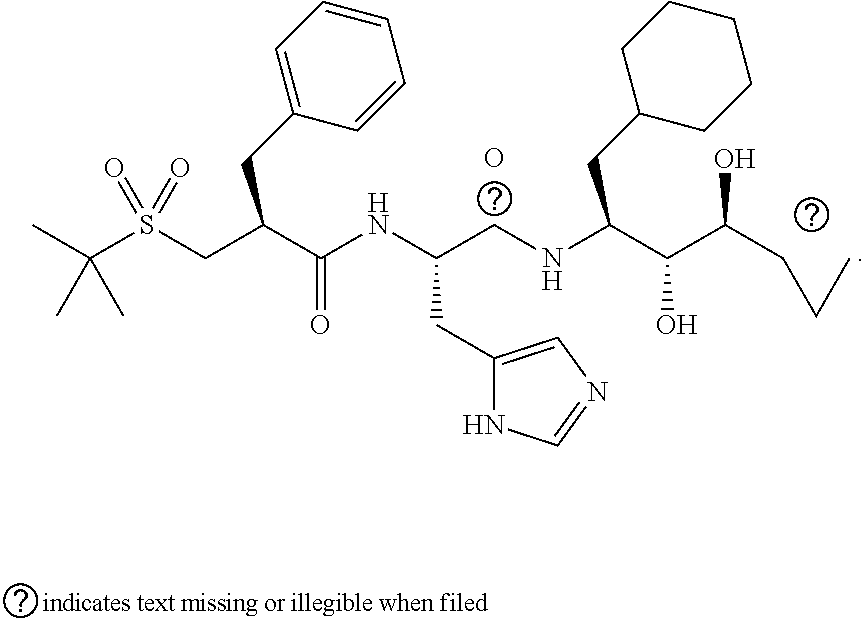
C(S(CC(C(NC(CNC(C(C(CCC)O)O)CC1CCCCC1)CC1=CN=CN1)=O)CC1=CC=CC=C1)(=O)=O)(C)(C)C.O
